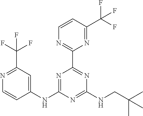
C1=CC(C(F)(F)F)=NC(C2=NC(NCC(C)(C)C)=NC(NC3=CC(C(F)(F)F)=NC=C3)=N2)=N1
